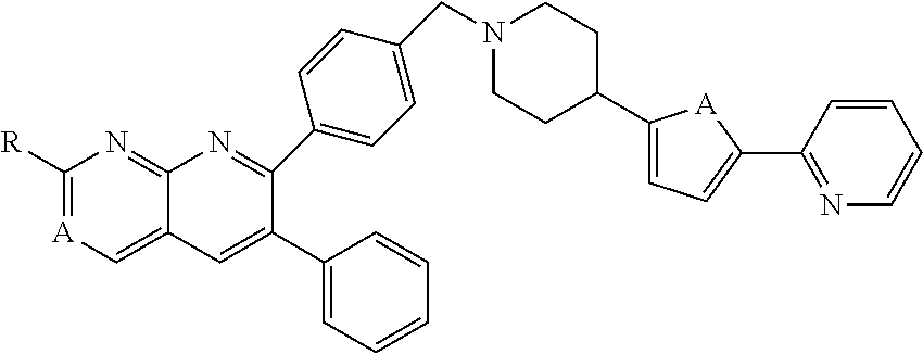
C1(C2CCN(CC3=CC=C(C4=NC5=NC([R])=[A]C=C5C=C4C4=CC=CC=C4)C=C3)CC2)=CC=C(C2=NC=CC=C2)[A]1
